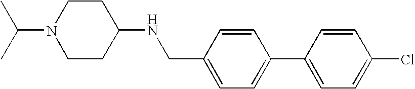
C1=CC(C2=CC=C(Cl)C=C2)=CC=C1CNC1CCN(C(C)C)CC1
